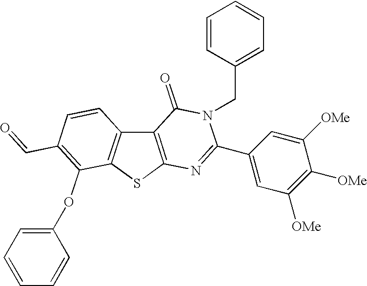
C12=C(SC3=C1C=CC(C=O)=C3OC1=CC=CC=C1)N=C(C1=CC([OMe])=C([OMe])C([OMe])=C1)N(CC1=CC=CC=C1)C2=O
